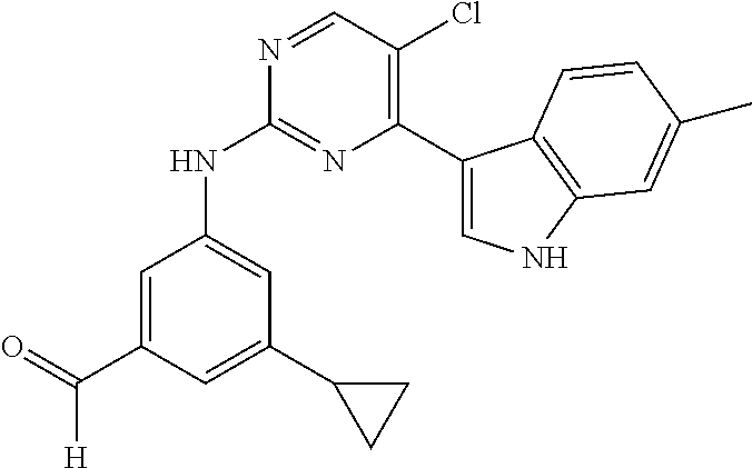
O=C(C1=CC(NC2=NC(C3=CNC4=C3C=CC(C)=C4)=C(Cl)C=N2)=CC(C2CC2)=C1)[H]
